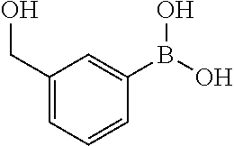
C1(CO)=CC=CC(B(O)O)=C1
